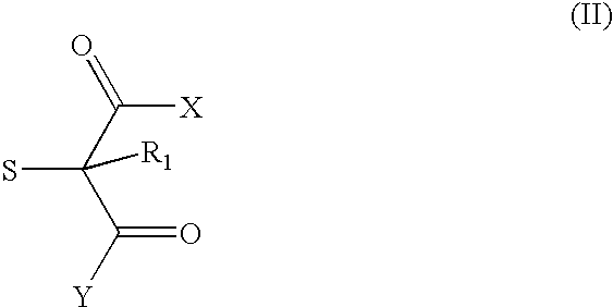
[X]C(C(C(=O)[Y])(S)[R1])=O
